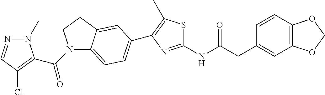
C1=CC2=C(C=C1CC(NC1=NC(C3=CC=C4N(C(=O)C5=C(Cl)C=NN5C)CCC4=C3)=C(C)S1)=O)OCO2
